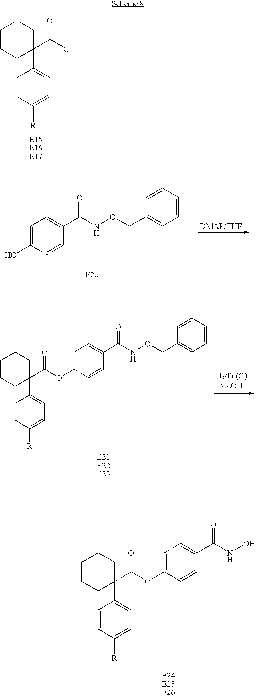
C1CCC(C2=CC=C([R])C=C2)(C(Cl)=O)CC1.C1=CC=CC=C1CONC(C1=CC=C(O)C=C1)=O.C1=CC=CC=C1CONC(C1=CC=C(OC(C2(C3=CC=C([R])C=C3)CCCCC2)=O)C=C1)=O.ONC(C1=CC=C(OC(C2(C3=CC=C([R])C=C3)CCCCC2)=O)C=C1)=O
